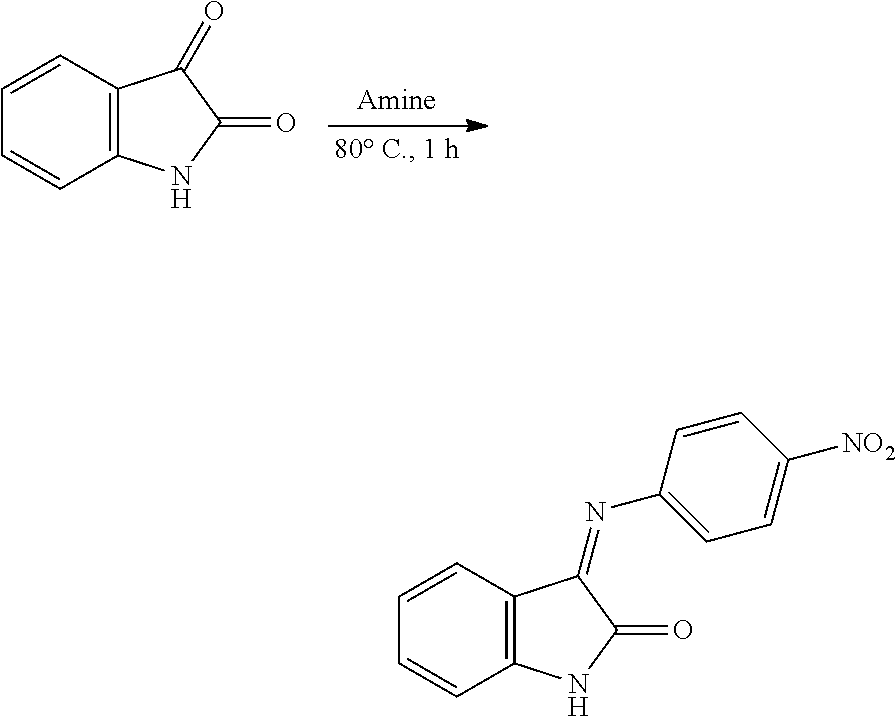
C1=CC2=C(C=C1)NC(=O)C2=O.C1=CC2=C(C=C1)NC(=O)C2=NC1=CC=C([NO2])C=C1
